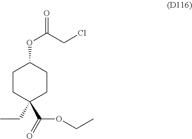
C1CC(C(=O)OCC)(CC)CCC1OC(=O)CCl
